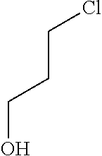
C(CCO)Cl
